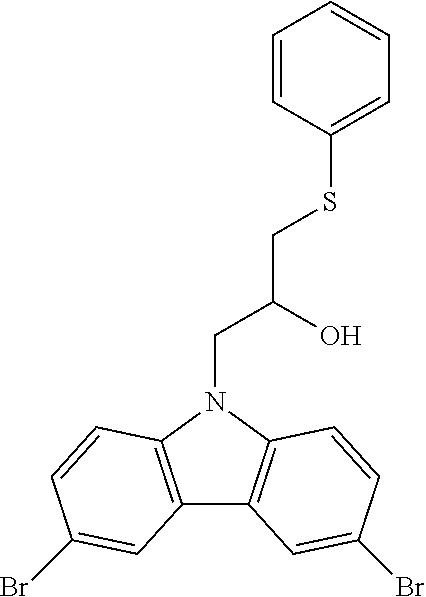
C12=C(N(CC(CSC3=CC=CC=C3)O)C3=C1C=C(Br)C=C3)C=CC(Br)=C2
